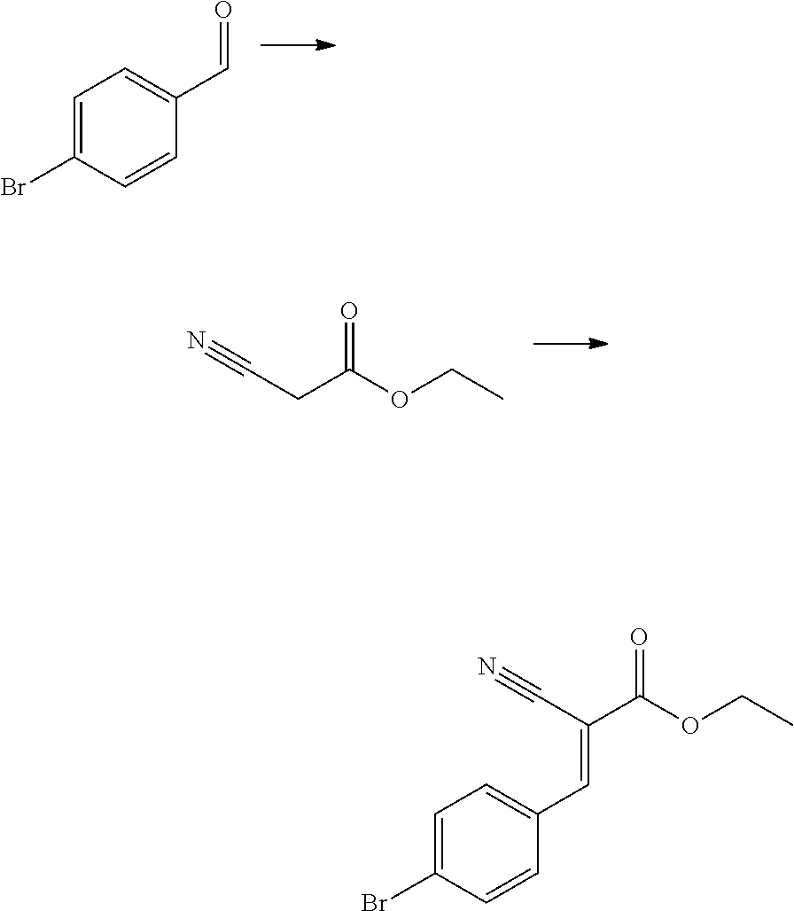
C1=C(Br)C=CC(C=O)=C1.O=C(OCC)CC#N.C1=C(Br)C=CC(C=C(C(=O)OCC)C#N)=C1
